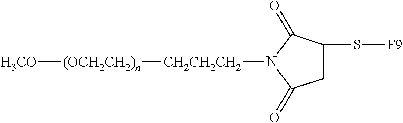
[(OCH2CH2)n]([CH2CH2CH2]N1C(=O)C(S[F9])CC1=O)[H3CO]
